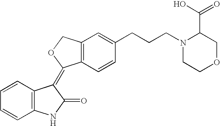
C1=CC=CC2=C1C(=C1C3=C(C=C(CCCN4CCOCC4C(O)=O)C=C3)CO1)C(=O)N2
